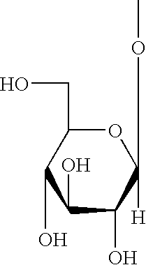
C1(O)C(O)C([H])(OC)OC(CO)C1O
